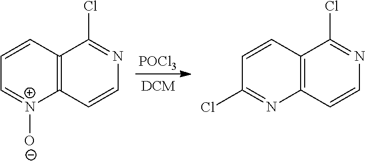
C1=CC2=C([N+]([O-])=C1)C=CN=C2Cl.C1=CC2=C(N=C1Cl)C=CN=C2Cl.[POCl3]
